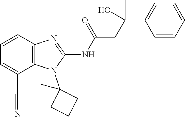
C1=CC2=C(C(C#N)=C1)N(C1(C)CCC1)C(NC(=O)CC(C1=CC=CC=C1)(O)C)=N2
